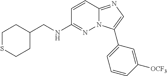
C1C(CNC2=NN3C(=NC=C3C3=CC=CC([OCF3])=C3)C=C2)CCSC1
